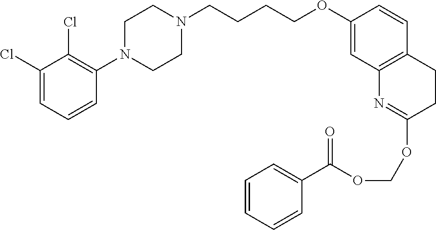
C1(Cl)=CC=CC(N2CCN(CCCCOC3=CC4=C(C=C3)CCC(OCOC(C3=CC=CC=C3)=O)=N4)CC2)=C1Cl
